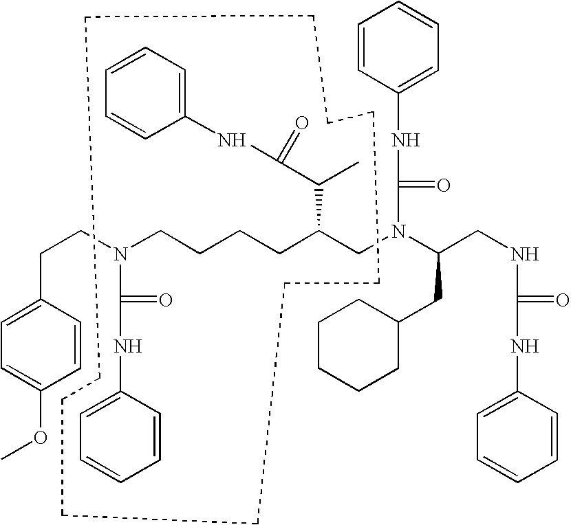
C1=CC(NC(N(C(CNC(NC2=CC=CC=C2)=O)CC2CCCCC2)CC(CCCCN(CCC2=CC=C(OC)C=C2)C(NC2=CC=CC=C2)=O)C(C(NC2=CC=CC=C2)=O)C)=O)=CC=C1.C1CCCCCCCCC1
